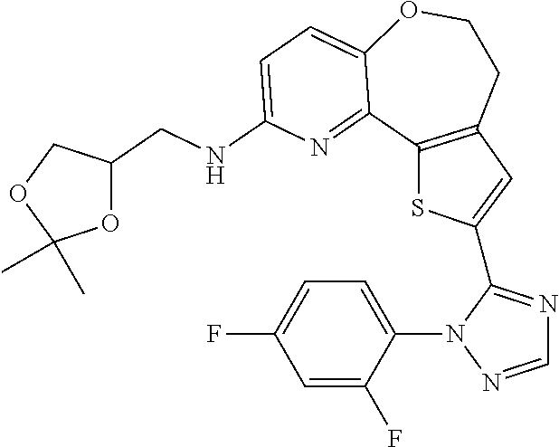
C12=NC(NCC3OC(C)(C)OC3)=CC=C1OCCC1=C2SC(C2=NC=NN2C2=CC=C(F)C=C2F)=C1
